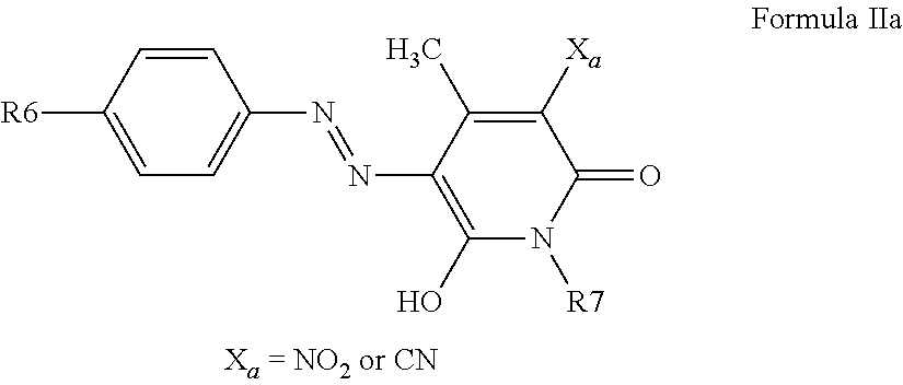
C1=CC(N=NC2=C(O)N([R7])C(=O)C([Xa])=C2C)=CC=C1[R6]
